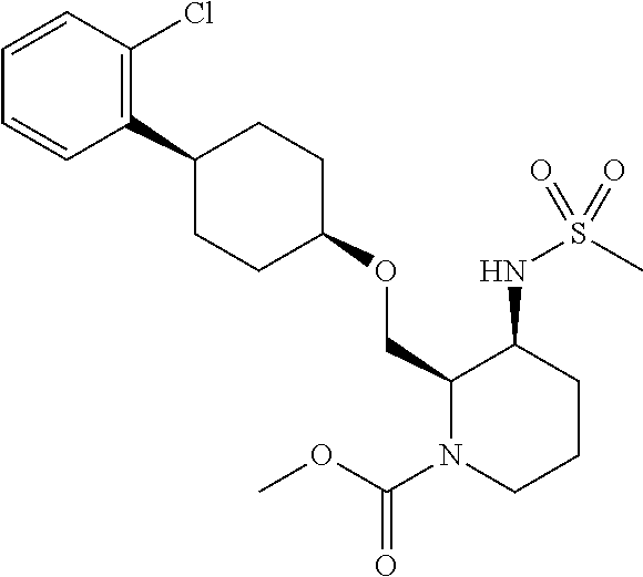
C1=CC(Cl)=C(C2CCC(OCC3N(C(OC)=O)CCCC3NS(C)(=O)=O)CC2)C=C1
